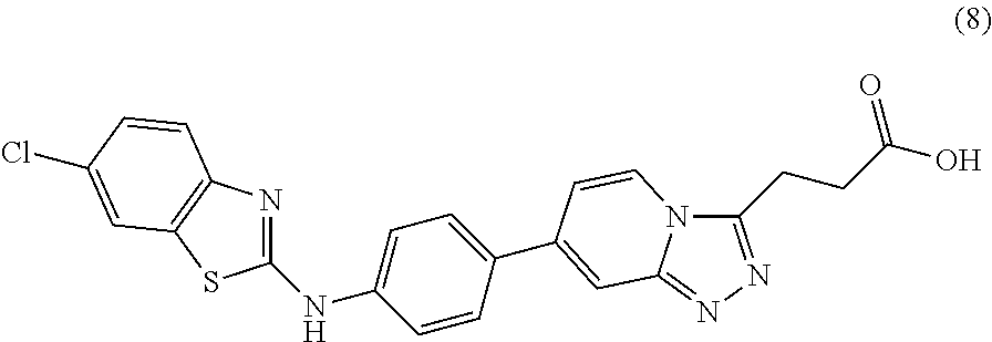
N12C(=NN=C1CCC(O)=O)C=C(C1=CC=C(NC3=NC4=C(S3)C=C(Cl)C=C4)C=C1)C=C2
